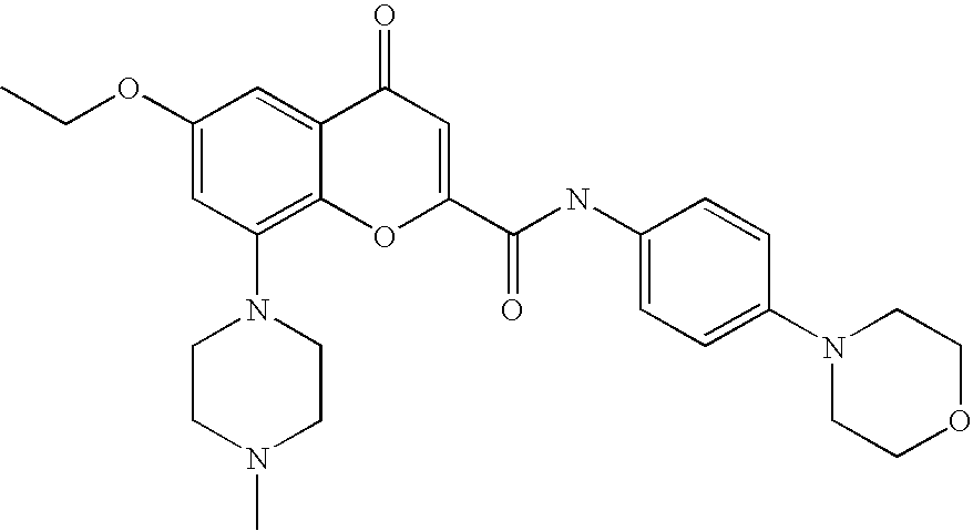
C1(OCC)=CC(N2CCN(C)CC2)=C2C(=C1)C(=O)C=C(C(NC1=CC=C(N3CCOCC3)C=C1)=O)O2
